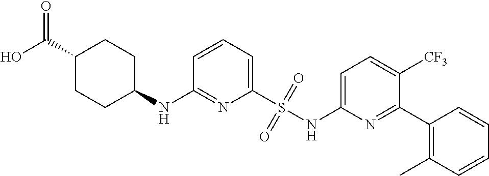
C1=CC=C(S(NC2=CC=C([CF3])C(C3=C(C)C=CC=C3)=N2)(=O)=O)N=C1NC1CCC(C(O)=O)CC1
